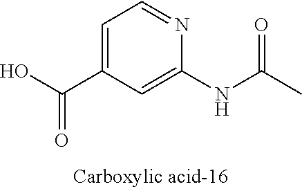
C1=C(C(O)=O)C=C(NC(C)=O)N=C1
